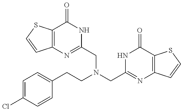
C1=C(Cl)C=CC(CCN(CC2=NC3=C(C(=O)N2)SC=C3)CC2=NC3=C(C(=O)N2)SC=C3)=C1
